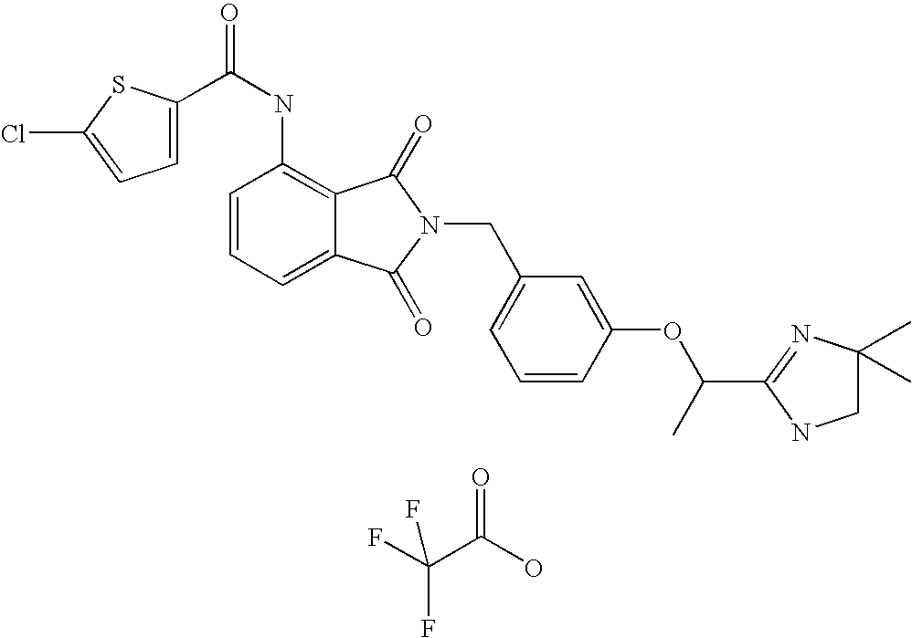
C1(NC(=O)C2=CC=C(Cl)S2)=C2C(=CC=C1)C(=O)N(CC1=CC=CC(OC(C3=NC(C)(C)CN3)C)=C1)C2=O.O=C(O)C(F)(F)F
